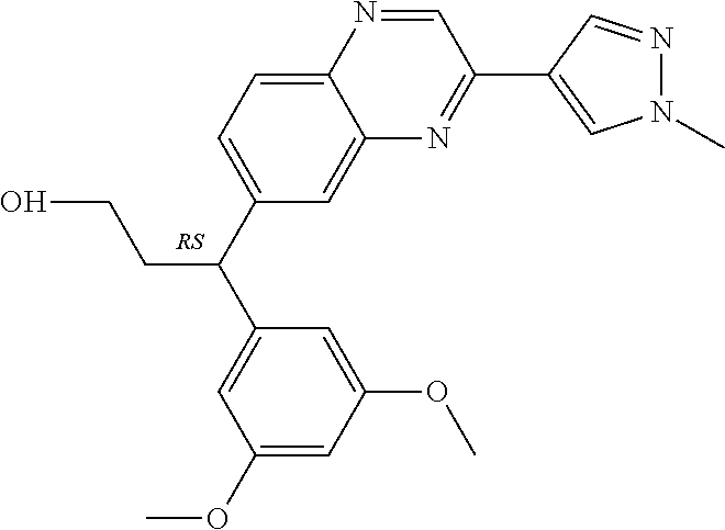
C1(C(C2=CC=C3C(=C2)N=C(C2=CN(C)N=C2)C=N3)CCO)=CC(OC)=CC(OC)=C1
